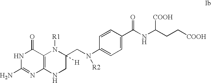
C12=C(NCC(CN(C3=CC=C(C(NC(CC[COOH])[COOH])=O)C=C3)[R2])([H])N1[R1])N=C(N)NC2=O
